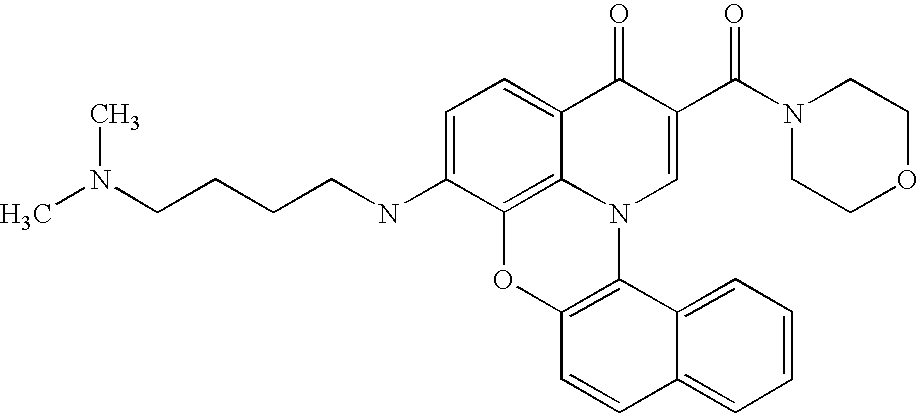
C12=C3C(=CC=C1NCCCCN(C)C)C(=O)C(C(N1CCOCC1)=O)=CN3C1=C(O2)C=CC2=CC=CC=C12
